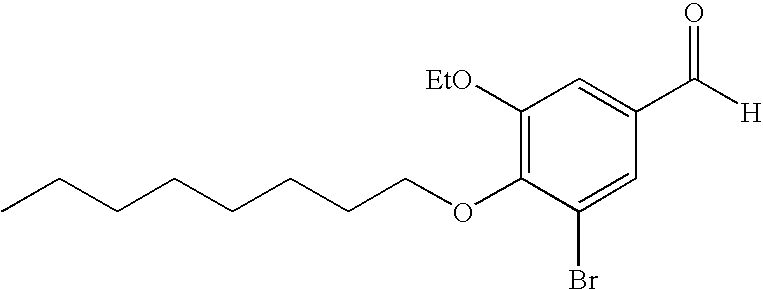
CCCCCCCCOC1=C([EtO])C=C(C([H])=O)C=C1Br
